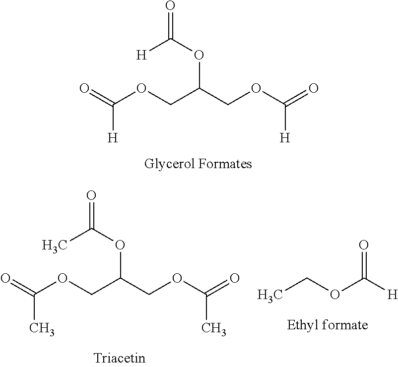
O=C(OC(COC(=O)[H])COC(=O)[H])[H].O=C(OC(COC(=O)C)COC(=O)C)C.C([H])(OCC)=O
